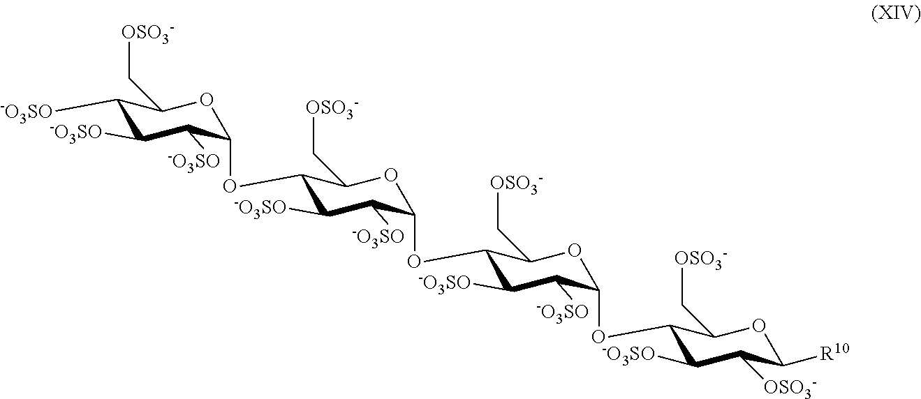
C1([-O3SO])C([-O3SO])C([-O3SO])C(OC2C([-O3SO])C([-O3SO])C(OC3C([-O3SO])C([-O3SO])C(OC4C([-O3SO])C([OSO3-])C([R10])OC4C[OSO3-])OC3C[OSO3-])OC2C[OSO3-])OC1C[OSO3-]
